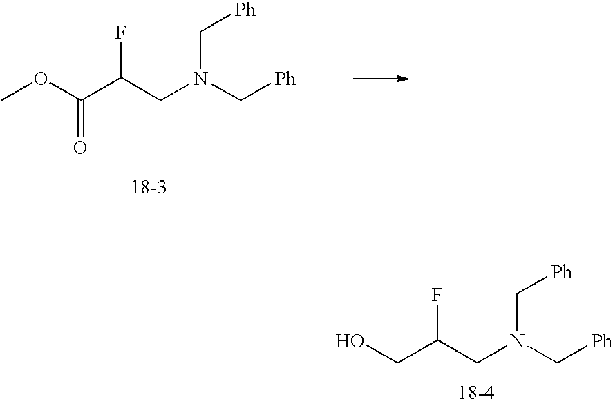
OCC(CN(C[Ph])C[Ph])F.COC(C(CN(C[Ph])C[Ph])F)=O
